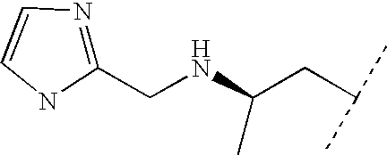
C(NC(CC(C)C)C)C1=NC=CN1
